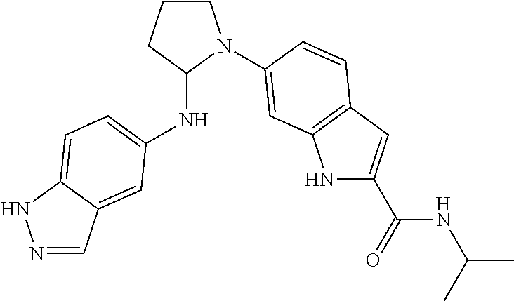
N1=CC2=CC(NC3N(C4=CC5=C(C=C(C(=O)NC(C)C)N5)C=C4)CCC3)=CC=C2N1
